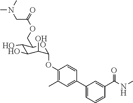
C1(O)C(O)C(O)C(OC2=C(C)C=C(C3=CC=CC(C(NC)=O)=C3)C=C2)OC1COC(=O)CN(C)C
